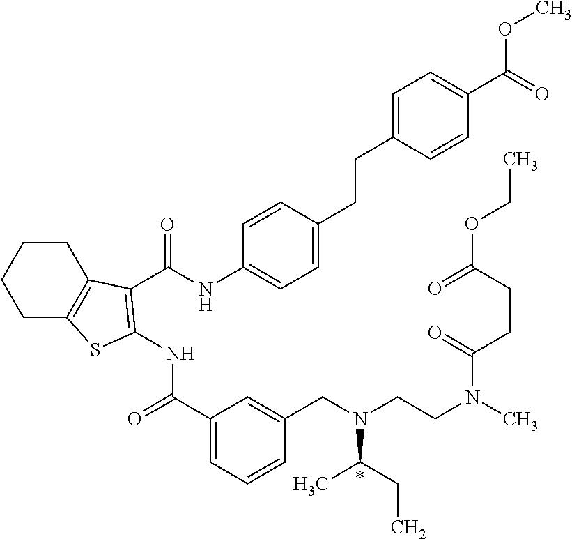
C1(C(=O)NC2=C(C(=O)NC3=CC=C(CCC4=CC=C(C(OC)=O)C=C4)C=C3)C3=C(CCCC3)S2)=CC=CC(CN(CCN(C)C(CCC(=O)OCC)=O)C(C)CC)=C1.*
